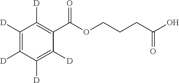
C1([D])=C([D])C([D])=C([D])C(C(OCCCC(O)=O)=O)=C1[D]
